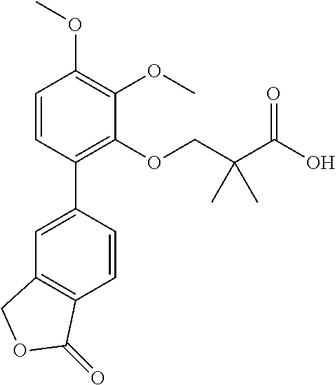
C1(OCC(C(O)=O)(C)C)=C(C2=CC3=C(C=C2)C(=O)OC3)C=CC(OC)=C1OC
